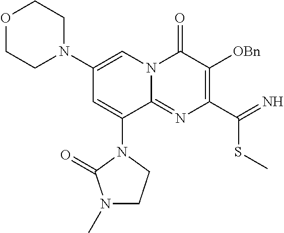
C1(N2CCOCC2)=CN2C(=NC(C(=N)SC)=C([OBn])C2=O)C(N2C(=O)N(C)CC2)=C1
